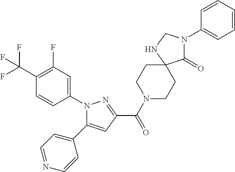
C(=O)(C1=NN(C2=CC(F)=C(C(F)(F)F)C=C2)C(C2=CC=NC=C2)=C1)N1CCC2(CC1)C(=O)N(C1=CC=CC=C1)CN2
